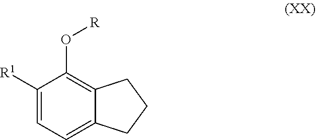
C12=CC=C([R1])C(O[R])=C1CCC2
